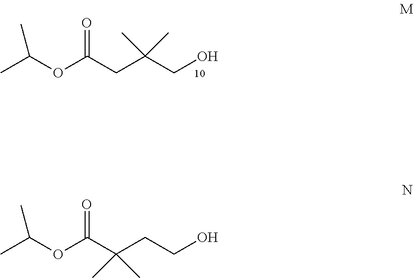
CC(OC(CC(CO)(C)C)=O)C.CC(OC(C(CCO)(C)C)=O)C
